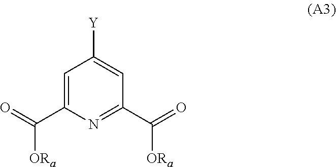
C1=C(C(=O)[ORa])N=C(C(=O)[ORa])C=C1[Y]
